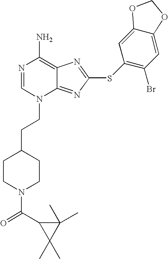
N1=CN(CCC2CCN(C(=O)C3C(C)(C)C3(C)C)CC2)C2=NC(SC3=C(Br)C=C4C(=C3)OCO4)=NC2=C1N
